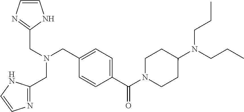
C1=C(C(N2CCC(N(CCC)CCC)CC2)=O)C=CC(CN(CC2=NC=CN2)CC2=NC=CN2)=C1
